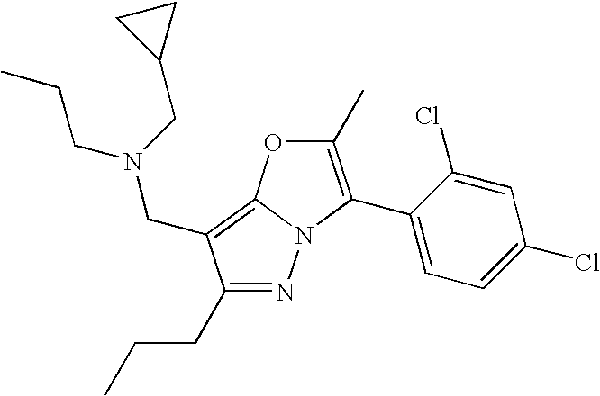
N1=C(CCC)C(CN(CC2CC2)CCC)=C2N1C(C1=CC=C(Cl)C=C1Cl)=C(C)O2
